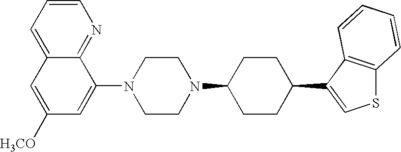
C1=C2C(=NC=C1)C(N1CCN(C3CCC(C4=CSC5=C4C=CC=C5)CC3)CC1)=CC([H3CO])=C2
